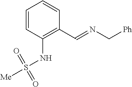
C1=CC(NS([Me])(=O)=O)=C(C=NC[Ph])C=C1
